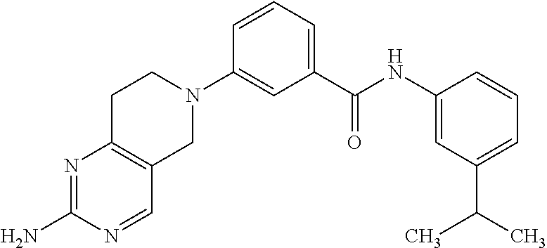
N1=C(N)N=CC2=C1CCN(C1=CC(C(NC3=CC(C(C)C)=CC=C3)=O)=CC=C1)C2
